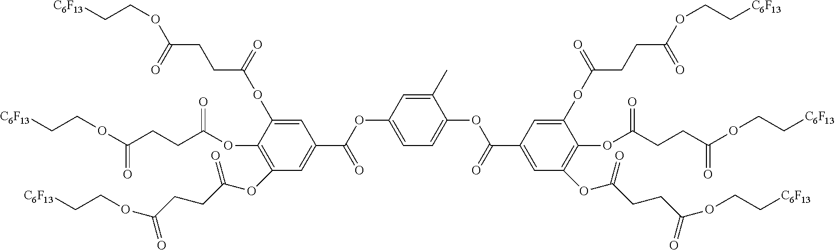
C1(C)=CC(OC(C2=CC(OC(CCC(OCC[C6F13])=O)=O)=C(OC(CCC(OCC[C6F13])=O)=O)C(OC(=O)CCC(OCC[C6F13])=O)=C2)=O)=CC=C1OC(=O)C1=CC(OC(CCC(OCC[C6F13])=O)=O)=C(OC(CCC(OCC[C6F13])=O)=O)C(OC(=O)CCC(OCC[C6F13])=O)=C1
